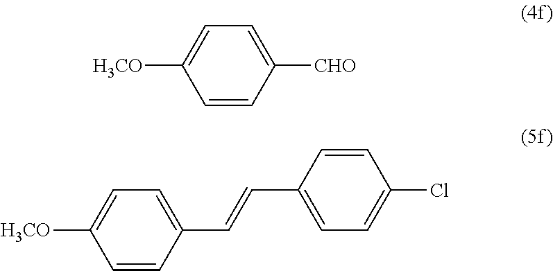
C1=C([H3CO])C=CC([CHO])=C1.C1=C([H3CO])C=CC(C=CC2=CC=C(Cl)C=C2)=C1
